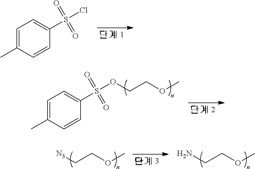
C1=C(C)C=CC(S(=O)(=O)Cl)=C1.C1=C(C)C=CC(S(=O)(=O)OCCOC)=C1.NCCOC.[N3]CCOC
